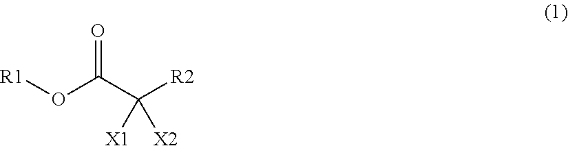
C(C([R2])([X1])[X2])(O[R1])=O
